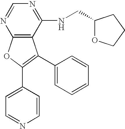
C12=C(C(NCC3OCCC3)=NC=N1)C(C1=CC=CC=C1)=C(C1=CC=NC=C1)O2
